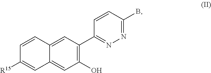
C1(O)=C(C2=NN=C(B)C=C2)C=C2C(=C1)C=C([R15])C=C2
